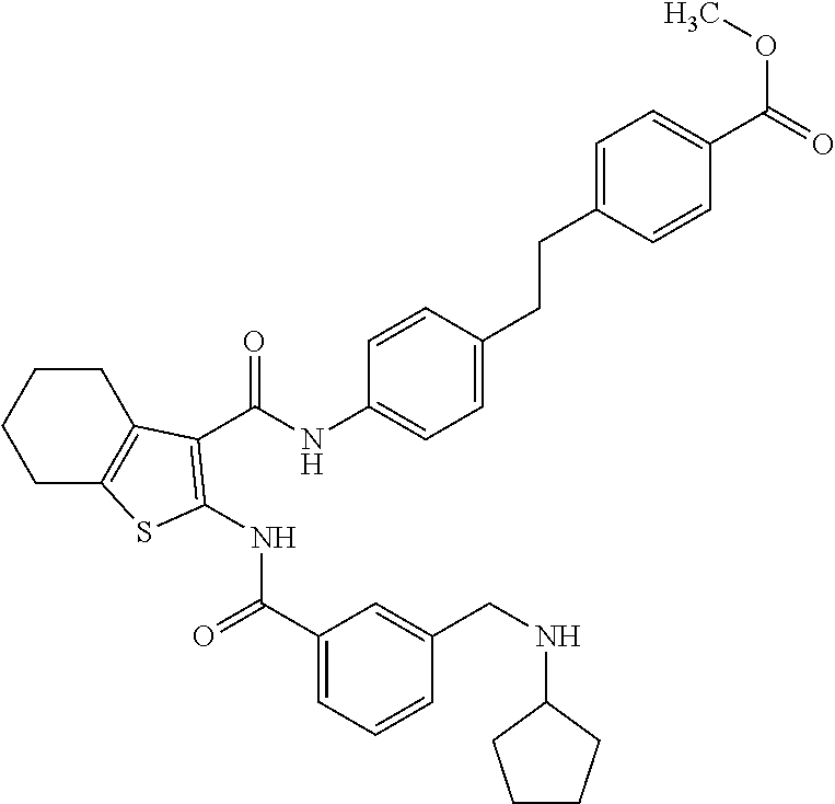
C1(C(=O)NC2=C(C(NC3=CC=C(CCC4=CC=C(C(=O)OC)C=C4)C=C3)=O)C3=C(CCCC3)S2)=CC=CC(CNC2CCCC2)=C1
